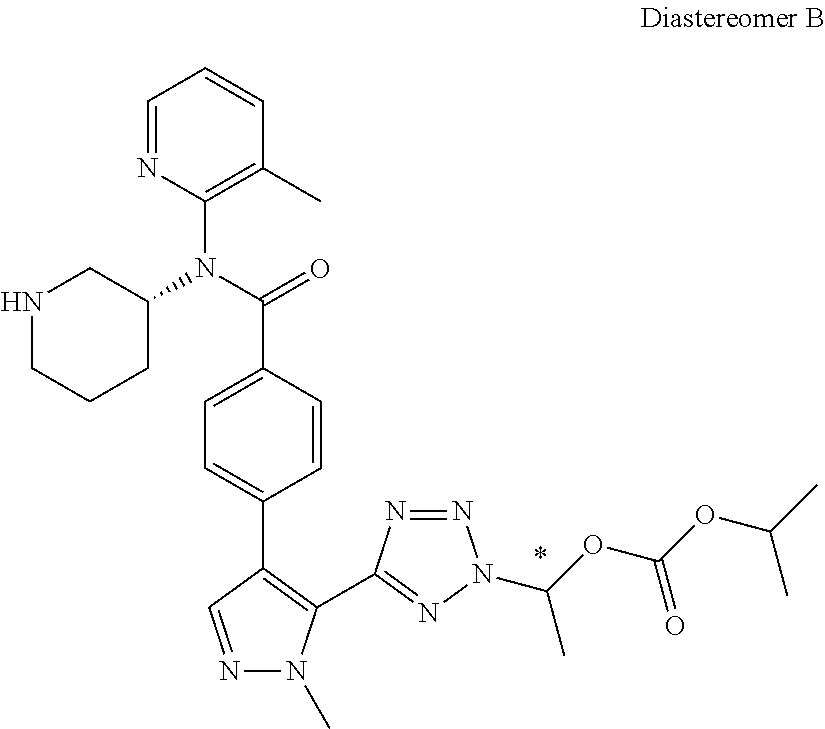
C1=NC(N(C(=O)C2=CC=C(C3=C(C4=NN(C(OC(OC(C)C)=O)C)N=N4)N(C)N=C3)C=C2)C2CNCCC2)=C(C)C=C1
